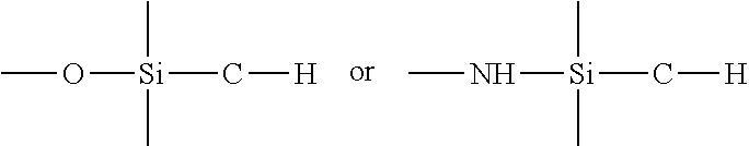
CO[Si](C[H])(C)C.N([Si](C[H])(C)C)C
